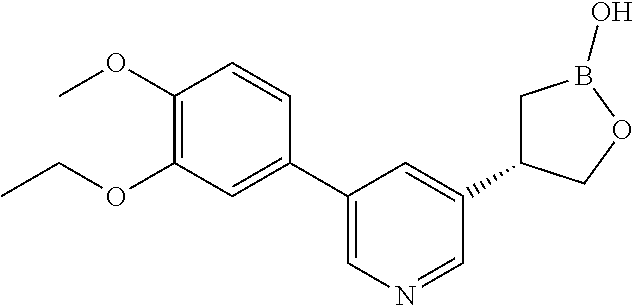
C1(OC)=C(OCC)C=C(C2=CN=CC(C3CB(O)OC3)=C2)C=C1
